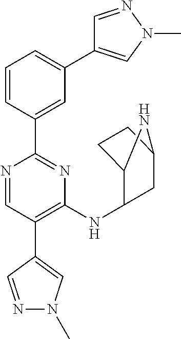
C1=C(C2=NC(NC3C4CCC(C3)N4)=C(C3=CN(C)N=C3)C=N2)C=CC=C1C1=CN(C)N=C1
